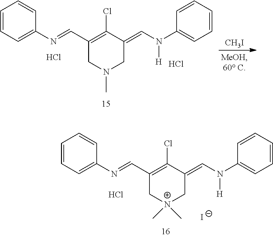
C1(C=NC2=CC=CC=C2)=C(Cl)C(=CN([H])C2=CC=CC=C2)C[N+](C)(C)C1.Cl.[I-].C1(C=NC2=CC=CC=C2)=C(Cl)C(=CN([H])C2=CC=CC=C2)CN(C)C1.Cl.[CH3I].Cl
